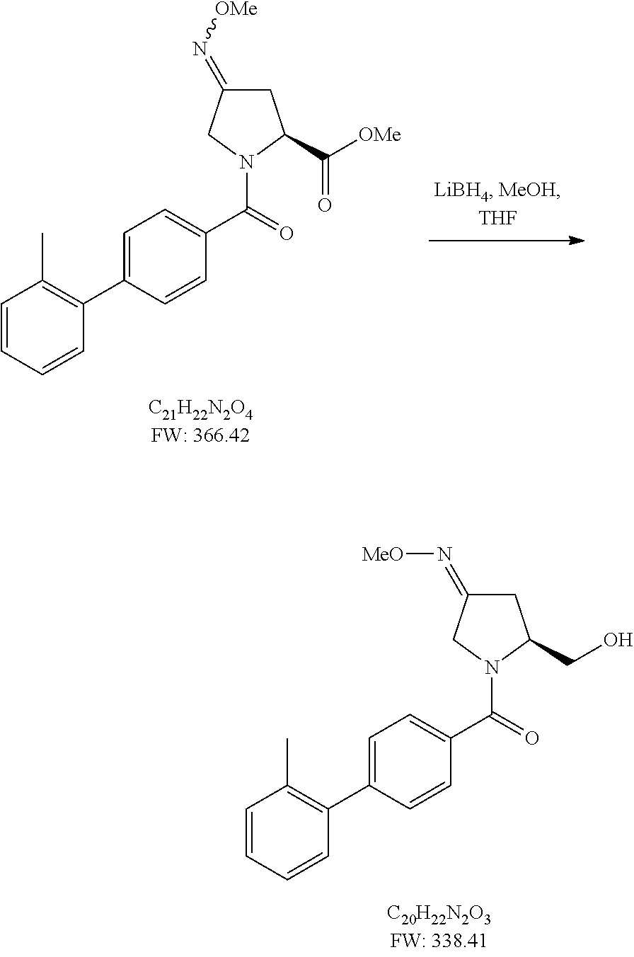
C1=CC=CC(C2=CC=C(C(=O)N3CC(=N[OMe])CC3C([OMe])=O)C=C2)=C1C.C1=CC=CC(C2=CC=C(C(=O)N3CC(=N[MeO])CC3CO)C=C2)=C1C
